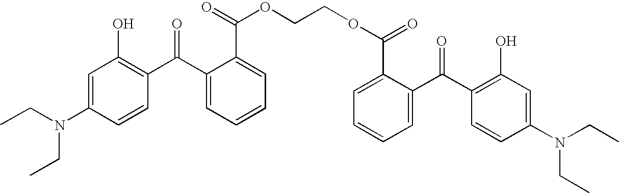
C1=C(N(CC)CC)C=CC(C(C2=CC=CC=C2C(=O)OCCOC(C2=CC=CC=C2C(C2=C(O)C=C(N(CC)CC)C=C2)=O)=O)=O)=C1O
